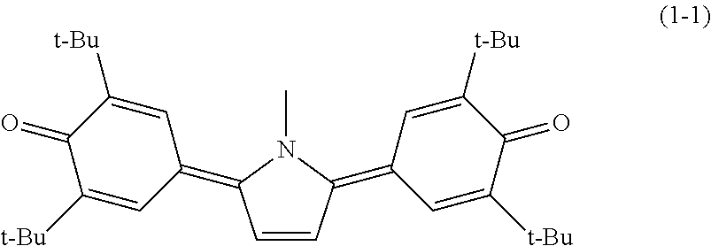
C1=CC(=C2C=C([t-Bu])C(=O)C([t-Bu])=C2)N(C)C1=C1C=C([t-Bu])C(=O)C([t-Bu])=C1
